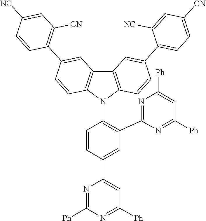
C1=C(C2=CC([Ph])=NC([Ph])=N2)C=CC(N2C3=C(C4=C2C=CC(C2=C([CN])C=C([NC])C=C2)=C4)C=C(C2=CC=C([CN])C=C2[NC])C=C3)=C1C1=NC([Ph])=CC([Ph])=N1
